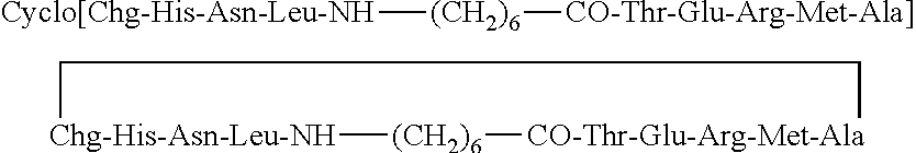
[Chg-His-Asn-Leu-NH]1[(CH2)6][CO-Thr-Glu-Arg-Met-Ala]CC1.[Cyclo[Chg-His-Asn-Leu-NH][(CH2)6][CO-Thr-Glu-Arg-Met-Ala]]
